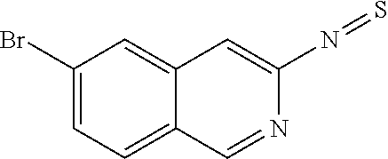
C1(Br)=CC=C2C(=C1)C=C(N=S)N=C2
